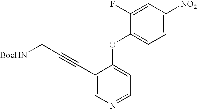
C1(C#CC[BocHN])=CN=CC=C1OC1=CC=C([NO2])C=C1F
